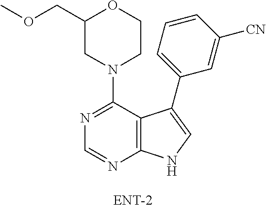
N1(C2=NC=NC3=C2C(C2=CC=CC([CN])=C2)=CN3)CCOC(COC)C1
